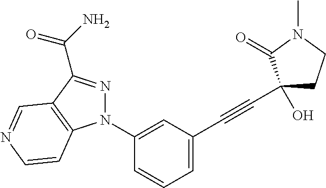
N1(C2=CC(C#CC3(O)CCN(C)C3=O)=CC=C2)N=C(C(N)=O)C2=C1C=CN=C2
